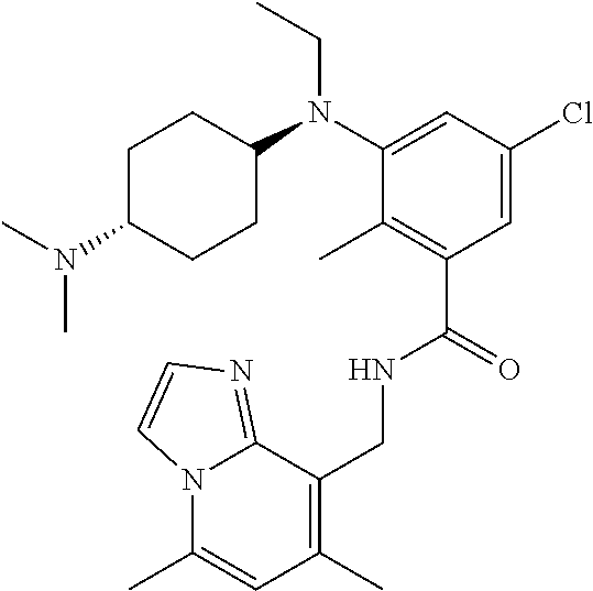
N12C(C)=CC(C)=C(CNC(C3=C(C)C(N(CC)C4CCC(N(C)C)CC4)=CC(Cl)=C3)=O)C1=NC=C2
